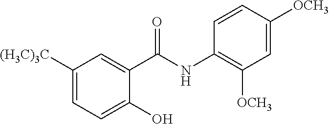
C1([(H3C)3C])=CC=C(O)C(C(NC2=C([OCH3])C=C([OCH3])C=C2)=O)=C1
